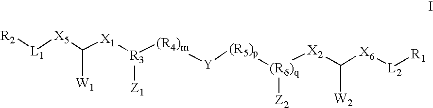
[(R4)m]([R3]([X1]C([X5][L1][R2])[W1])[Z1])[Y][(R5)p][(R6)q]([Z2])[X2]C([X6][L2][R1])[W2]
